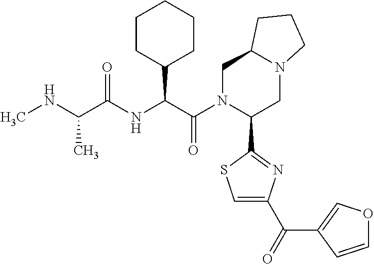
CNC(C(NC(C(N1C(C2=NC(C(=O)C3=COC=C3)=CS2)CN2C(C1)CCC2)=O)C1CCCCC1)=O)C
